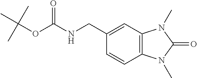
C(NC(=O)OC(C)(C)C)C1=CC2=C(C=C1)N(C)C(=O)N2C
